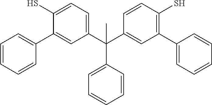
C1=C(S)C(C2=CC=CC=C2)=CC(C(C2=CC(C3=CC=CC=C3)=C(S)C=C2)(C2=CC=CC=C2)C)=C1
